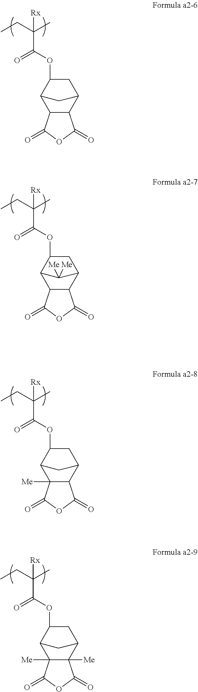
C1C(OC(=O)C(CC)(C)[Rx])C2C3C(C1C2)C(=O)OC3=O.C1C(OC(=O)C(CC)(C)[Rx])C2C3C(C1C2([Me])[Me])C(=O)OC3=O.C1C(OC(=O)C(CC)(C)[Rx])C2C3([Me])C(C1C2)C(=O)OC3=O.C1C(OC(=O)C(CC)(C)[Rx])C2C3([Me])C([Me])(C1C2)C(=O)OC3=O
